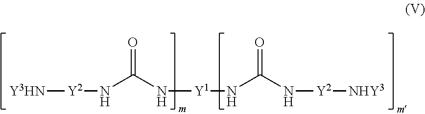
[Y3HN][Y2]NC(N[Y1]NC(=O)N[Y2][NHY3])=O
